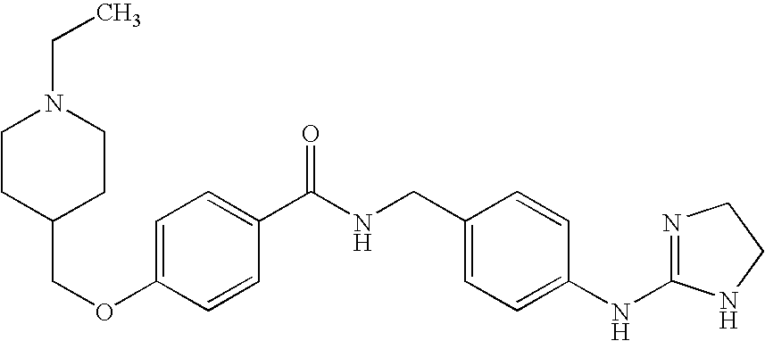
C1=C(OCC2CCN(CC)CC2)C=CC(C(NCC2=CC=C(NC3=NCCN3)C=C2)=O)=C1
